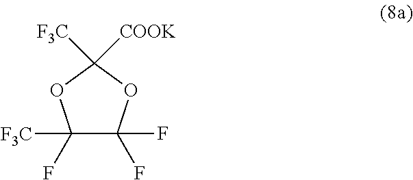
C1(F)([F3C])C(F)(F)OC([F3C])([COOK])O1
